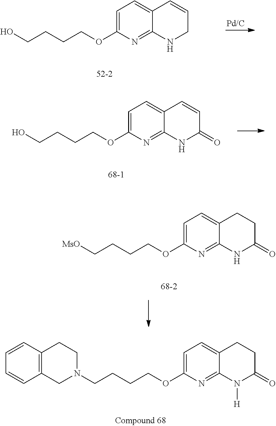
C1=C(OCCCCO)N=C2C(=C1)C=CCN2.C1=C(OCCCCN2CCC3=C(C2)C=CC=C3)N=C2C(=C1)CCC(=O)N2[H].C1=C(OCCCCO)N=C2C(=C1)C=CC(=O)N2.C1=C(OCCCC[MsO])N=C2C(=C1)CCC(=O)N2
